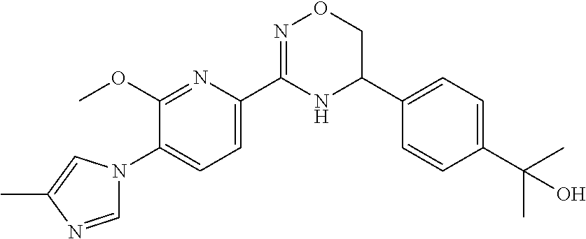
C1(OC)=NC(C2=NOCC(C3=CC=C(C(C)(C)O)C=C3)N2)=CC=C1N1C=NC(C)=C1
